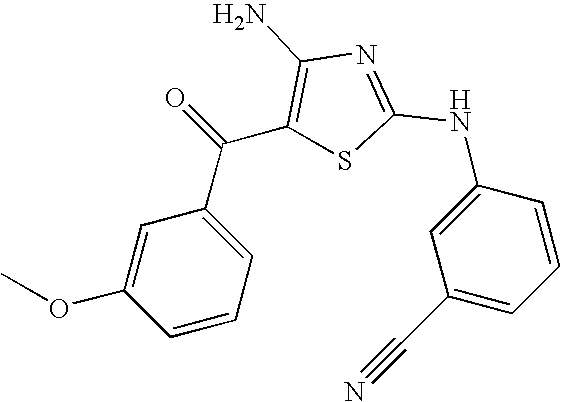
C1=C(OC)C=CC=C1C(C1=C(N)N=C(NC2=CC(C#N)=CC=C2)S1)=O
